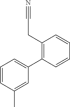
C1(CC#N)=C(C2=CC=CC(C)=C2)C=CC=C1
